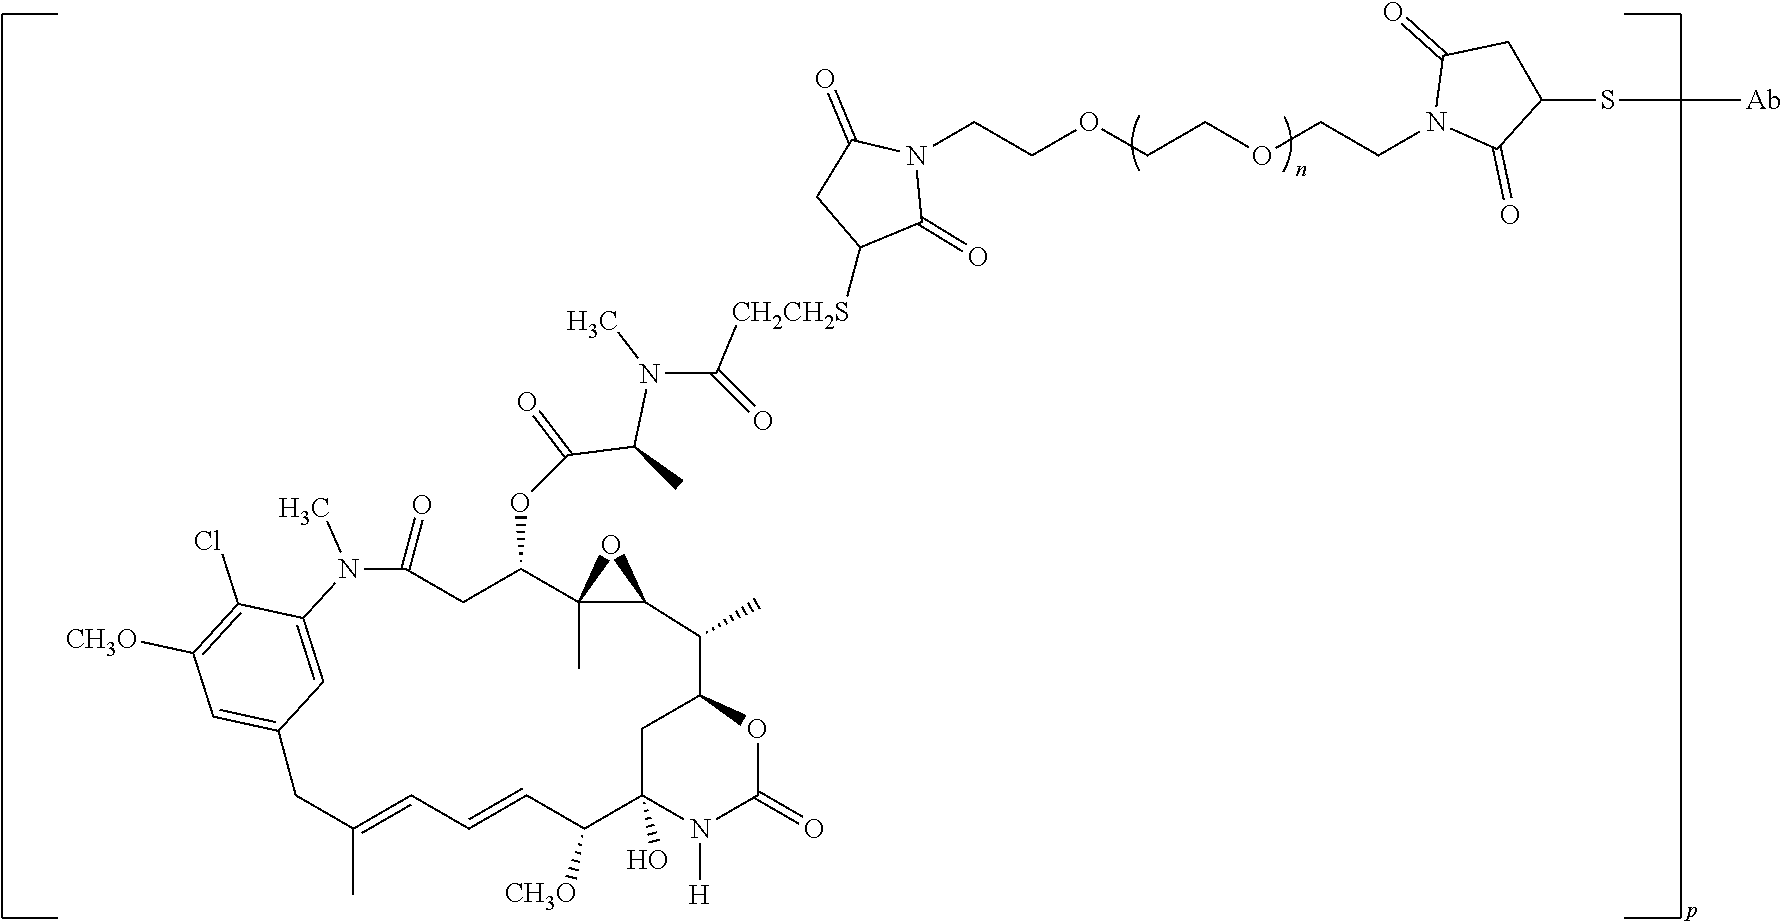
N1([H])C2(O)C([CH3O])C=CC=C(C)CC3=CC([CH3O])=C(Cl)C(=C3)N(C)C(=O)CC(OC(C(C)N(C(=O)[CH2CH2S]C3C(=O)N(CCOCCOCCN4C(=O)C(S[Ab])CC4=O)C(=O)C3)C)=O)C3(C)OC3C(C)C(C2)OC1=O
